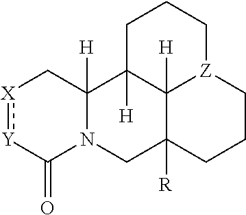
[X]1:[Y]C(=O)N2C([H])(C1)C1([H])C3([H])C([R])(C2)CCC[Z]3CCC1
